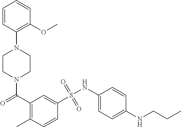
C1=CC(N2CCN(C(C3=C(C)C=CC(S(NC4=CC=C(NCCC)C=C4)(=O)=O)=C3)=O)CC2)=C(OC)C=C1
